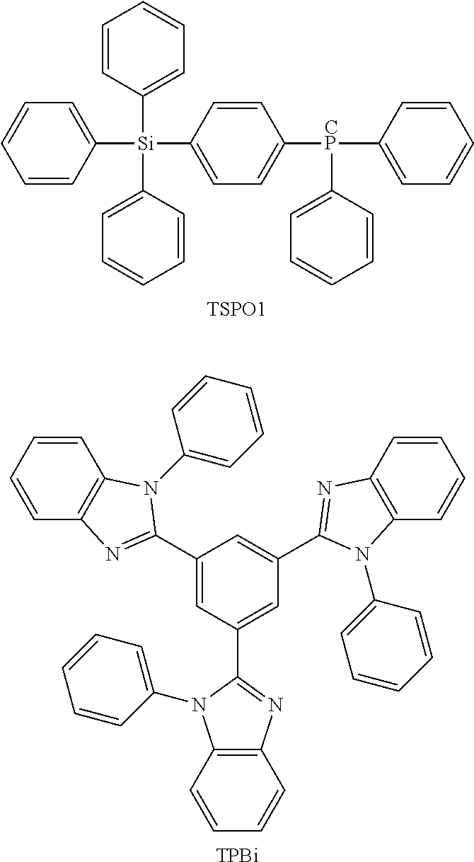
C12=C(C=CC=C1)N(C1=CC=CC=C1)C(C1=CC(C3=NC4=C(C=CC=C4)N3C3=CC=CC=C3)=CC(C3=NC4=C(C=CC=C4)N3C3=CC=CC=C3)=C1)=N2.[TPBi].C1=CC([Si](C2=CC=C([CP](C3=CC=CC=C3)C3=CC=CC=C3)C=C2)(C2=CC=CC=C2)C2=CC=CC=C2)=CC=C1.[TSPO1]
